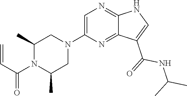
C1(N2CC(C)N(C(=O)C=C)C(C)C2)=CN=C2C(=N1)C(C(NC(C)C)=O)=CN2
